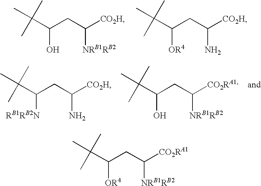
C(CC([CO2H])[NRB1RB2])(C(C)(C)C)O.C(CC([CO2H])N)(C(C)(C)C)[OR4].C(CC([CO2H])N)(C(C)(C)C)[RB1RB2N].C(CC([CO2RA1])[NRB1RB2])(C(C)(C)C)O.C(CC([CO2RA1])[NRB1RB2])(C(C)(C)C)[OR4]
